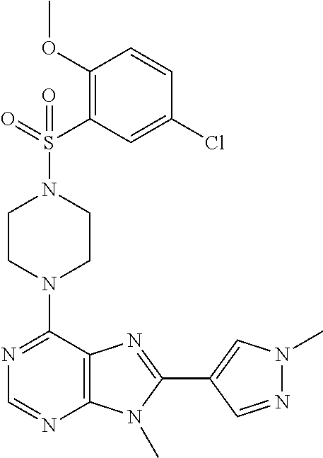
C1CN(C2=NC=NC3=C2N=C(C2=CN(C)N=C2)N3C)CCN1S(C1=C(OC)C=CC(Cl)=C1)(=O)=O
